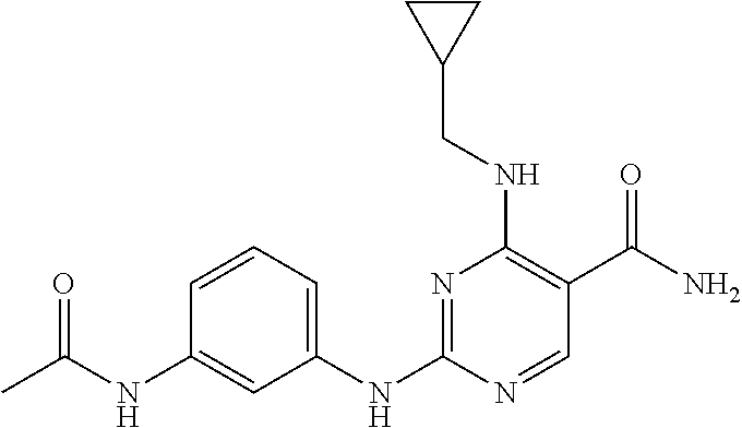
C1(NC2=NC(NCC3CC3)=C(C(N)=O)C=N2)=CC=CC(NC(C)=O)=C1
